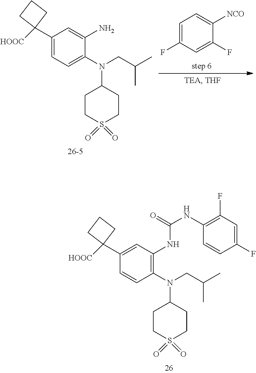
C1=C(F)C=C(F)C([NCO])=C1.C1(C2([HOOC])CCC2)=CC=C(N(CC(C)C)C2CCS(=O)(=O)CC2)C(N)=C1.C1(C2([HOOC])CCC2)=CC(NC(=O)NC2=C(F)C=C(F)C=C2)=C(N(CC(C)C)C2CCS(=O)(=O)CC2)C=C1
